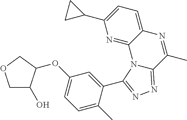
C1C(O)C(OC2=CC=C(C)C(C3=NN=C4N3C3=NC(C5CC5)=CC=C3N=C4C)=C2)CO1
